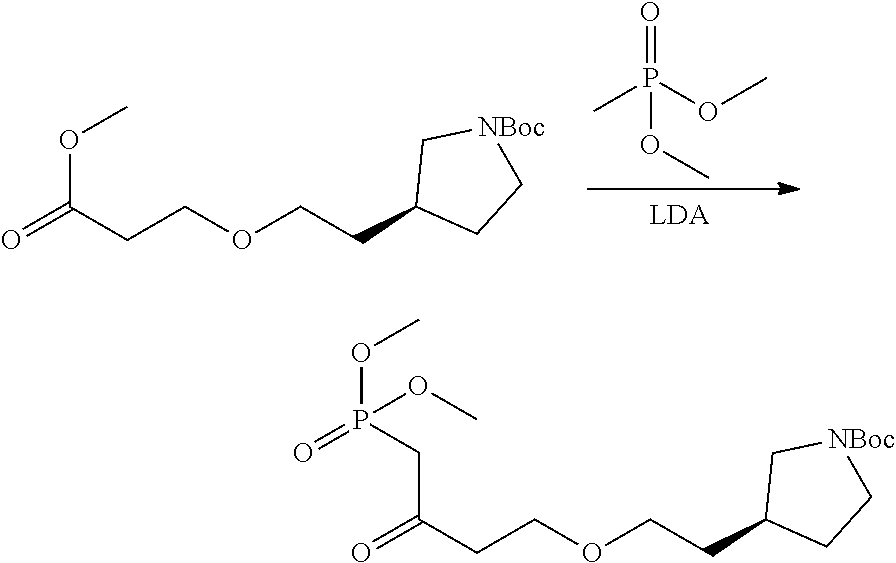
C(COCCC1CC[NBoc]C1)C(=O)OC.CP(OC)(=O)OC.C(COCCC1CC[NBoc]C1)C(=O)CP(OC)(=O)OC
